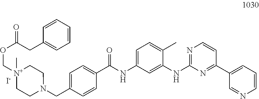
[I-].C1(NC2=NC=CC(C3=CC=CN=C3)=N2)=CC(NC(C2=CC=C(CN3CC[N+](COC(=O)CC4=CC=CC=C4)(C)CC3)C=C2)=O)=CC=C1C
